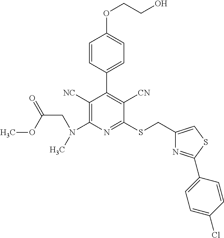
C1([NC])=C(N(CC(=O)OC)C)N=C(SCC2=CSC(C3=CC=C(Cl)C=C3)=N2)C([CN])=C1C1=CC=C(OCCO)C=C1
